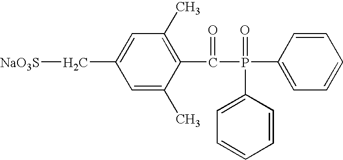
C1=C(C)C(C(P(=O)(C2=CC=CC=C2)C2=CC=CC=C2)=O)=C(C)C=C1C[NaO3S]
